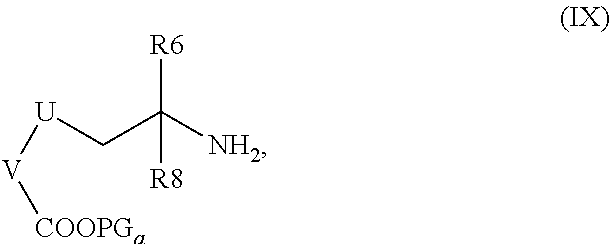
[U](CC([NH2])([R6])[R8])[V][COOPGa]
